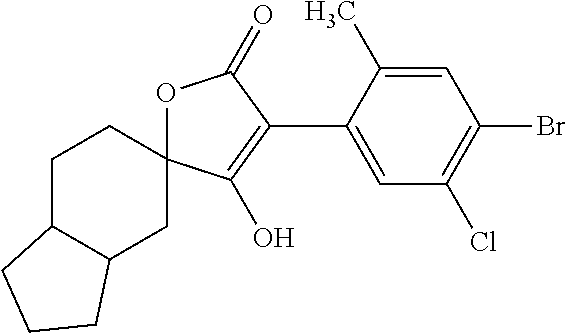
C1C2C(CC3(C1)OC(=O)C(C1=CC(Cl)=C(Br)C=C1C)=C3O)CCC2
